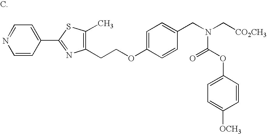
C1=CC(C2=NC(CCOC3=CC=C(CN(C[CO2CH3])C(OC4=CC=C([OCH3])C=C4)=O)C=C3)=C(C)S2)=CC=N1
